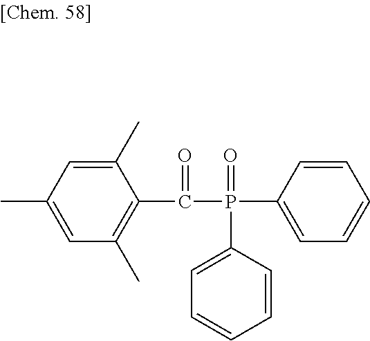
C1(C)=CC(C)=CC(C)=C1C(P(C1=CC=CC=C1)(C1=CC=CC=C1)=O)=O
